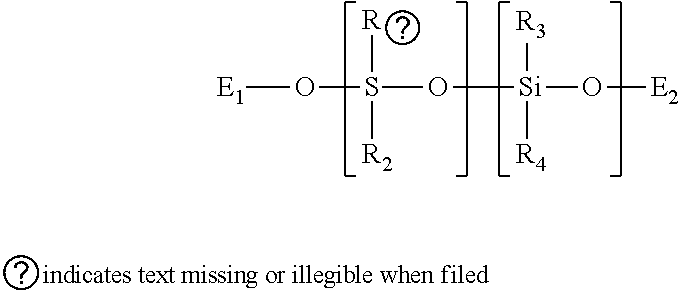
[E1]OS([R2])([R])O[Si]([R4])([R3])O[E2]
